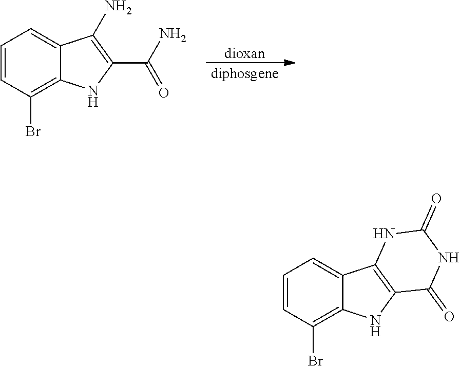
[dioxan].[diphosgene].C1=CC(Br)=C2C(=C1)C(N)=C(C(N)=O)N2.C1=CC(Br)=C2C(=C1)C1=C(N2)C(=O)NC(=O)N1
